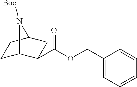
C1C2C(C(OCC3=CC=CC=C3)=O)CC(C1)N2[Boc]
